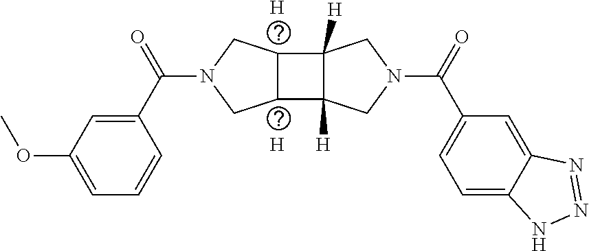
[H].[H].C1=C(C(N2CC3C(C4([H])C3([H])CN(C(C3=CC=C5C(=C3)N=NN5)=O)C4)C2)=O)C=CC=C1OC
